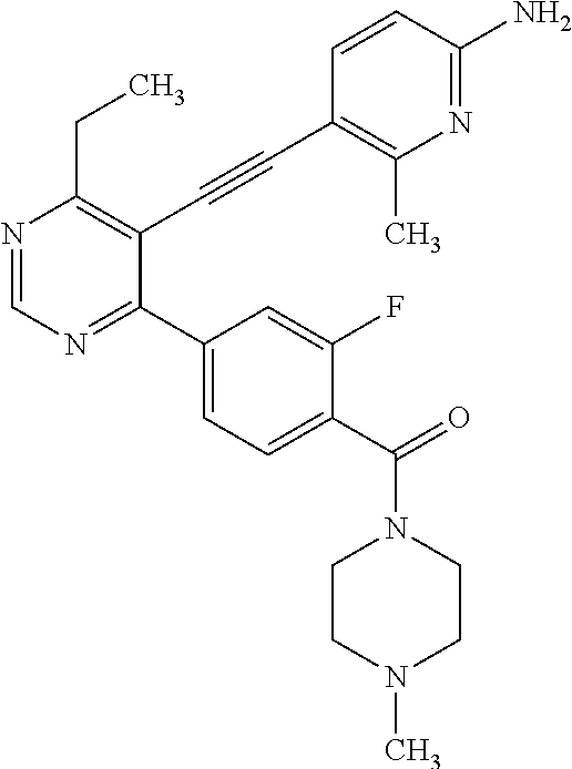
N1=CN=C(C2=CC=C(C(=O)N3CCN(C)CC3)C(F)=C2)C(C#CC2=C(C)N=C(N)C=C2)=C1CC
